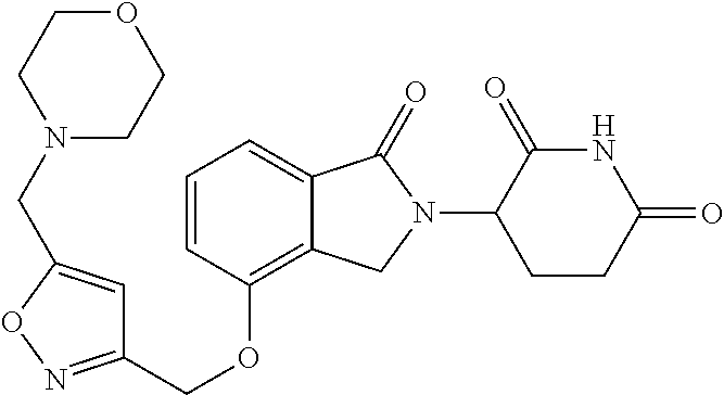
C(OC1=C2C(=CC=C1)C(=O)N(C1C(=O)NC(=O)CC1)C2)C1=NOC(CN2CCOCC2)=C1
